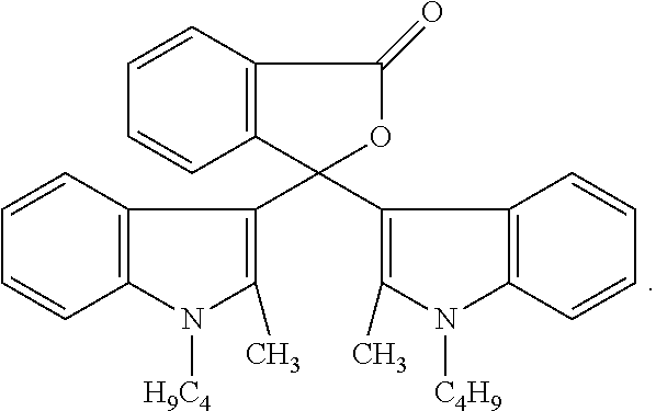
C1=CC2=C(C=C1)C(C1=C(C)N([C4H9])C3=C1C=CC=C3)(C1=C(C)N([H9C4])C3=C1C=CC=C3)OC2=O
